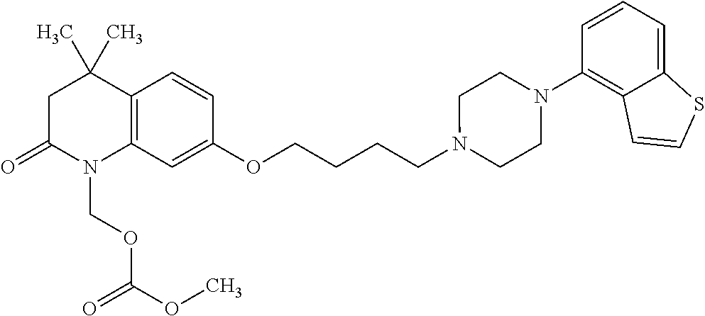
C1C(=O)N(COC(OC)=O)C2=C(C1(C)C)C=CC(OCCCCN1CCN(C3=C4C(=CC=C3)SC=C4)CC1)=C2
